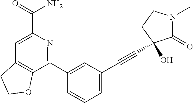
C12=C(C(C3=CC(C#CC4(O)C(=O)N(C)CC4)=CC=C3)=NC(C(=O)N)=C1)OCC2
